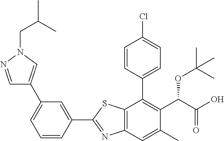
C1(C2=NC3=C(S2)C(C2=CC=C(Cl)C=C2)=C(C(C(O)=O)OC(C)(C)C)C(C)=C3)=CC(C2=CN(CC(C)C)N=C2)=CC=C1
